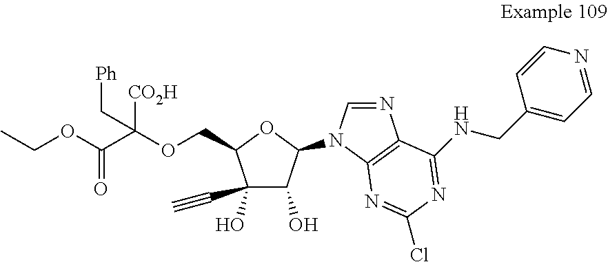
C1(C#C)(O)C(O)C(N2C=NC3=C2N=C(Cl)N=C3NCC2=CC=NC=C2)OC1COC([CO2H])(C[Ph])C(OCC)=O
